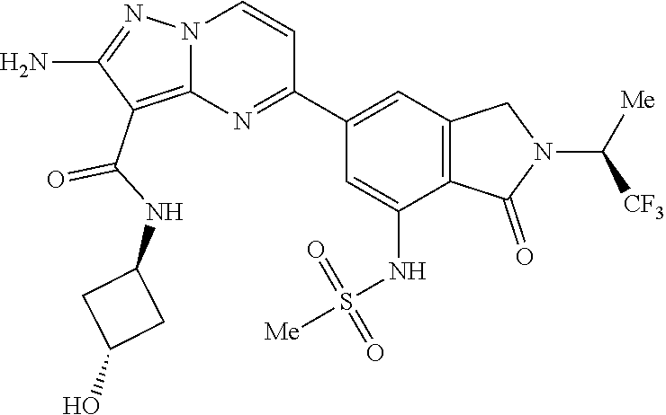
C(C1=C2N(N=C1N)C=CC(C1=CC3=C(C(NS(=O)(=O)[Me])=C1)C(=O)N(C([CF3])[Me])C3)=N2)(=O)NC1CC(O)C1
